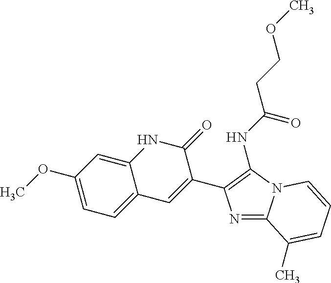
N1=C2N(C(NC(CCOC)=O)=C1C1=CC3=CC=C(OC)C=C3NC1=O)C=CC=C2C
